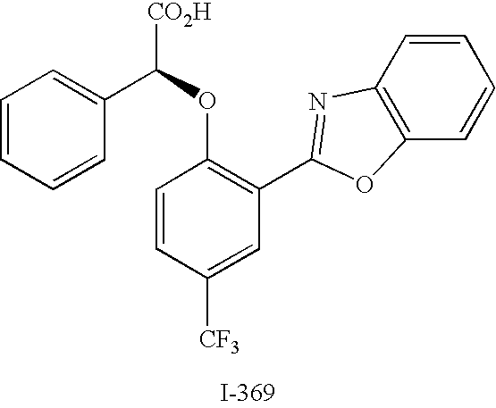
C1=CC=CC(C([CO2H])OC2=C(C3=NC4=C(C=CC=C4)O3)C=C([CF3])C=C2)=C1
